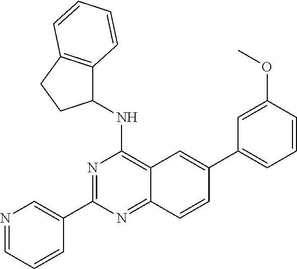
N1=C(C2=CN=CC=C2)N=C2C(=C1NC1C3=C(CC1)C=CC=C3)C=C(C1=CC=CC(OC)=C1)C=C2
